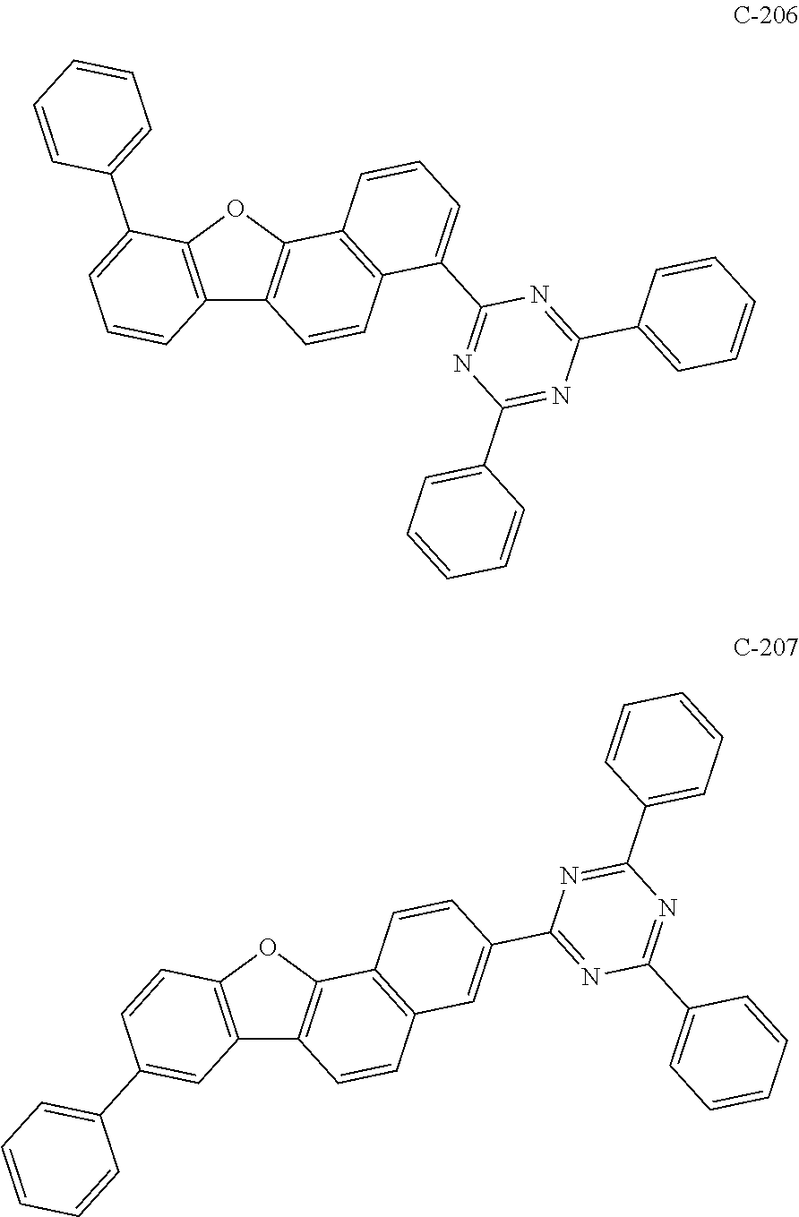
C12=C(OC3=C1C=CC1=C3C=CC=C1C1=NC(C3=CC=CC=C3)=NC(C3=CC=CC=C3)=N1)C(C1=CC=CC=C1)=CC=C2.C12=C(OC3=C1C=CC1=C3C=CC(C3=NC(C4=CC=CC=C4)=NC(C4=CC=CC=C4)=N3)=C1)C=CC(C1=CC=CC=C1)=C2
